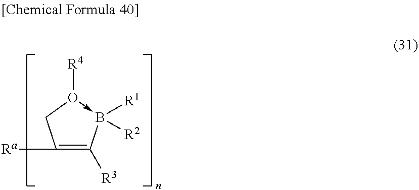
C1([Ra])=C([R3])B([R1])([R2])-O([R4])C1
